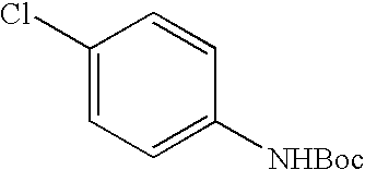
C1(Cl)=CC=C([NHBoc])C=C1
